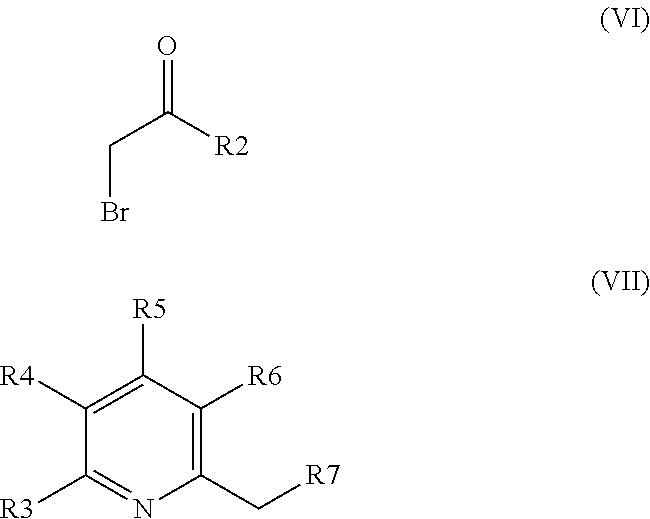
O=C([R2])CBr.C1(C[R7])=C([R6])C([R5])=C([R4])C([R3])=N1
